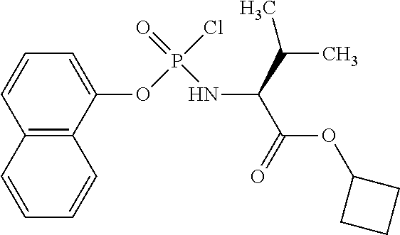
C1(OP(Cl)(=O)NC(C(=O)OC2CCC2)C(C)C)=CC=CC2=C1C=CC=C2
